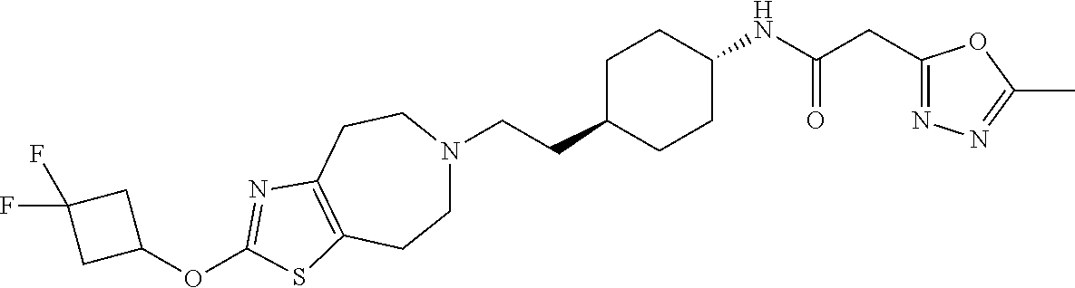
C(CC1CCC(NC(CC2=NN=C(C)O2)=O)CC1)N1CCC2=C(CC1)N=C(OC1CC(F)(F)C1)S2
